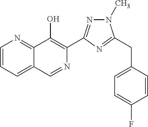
C1=CC=C2C(=N1)C(O)=C(C1=NN(C)C(CC3=CC=C(F)C=C3)=N1)N=C2
